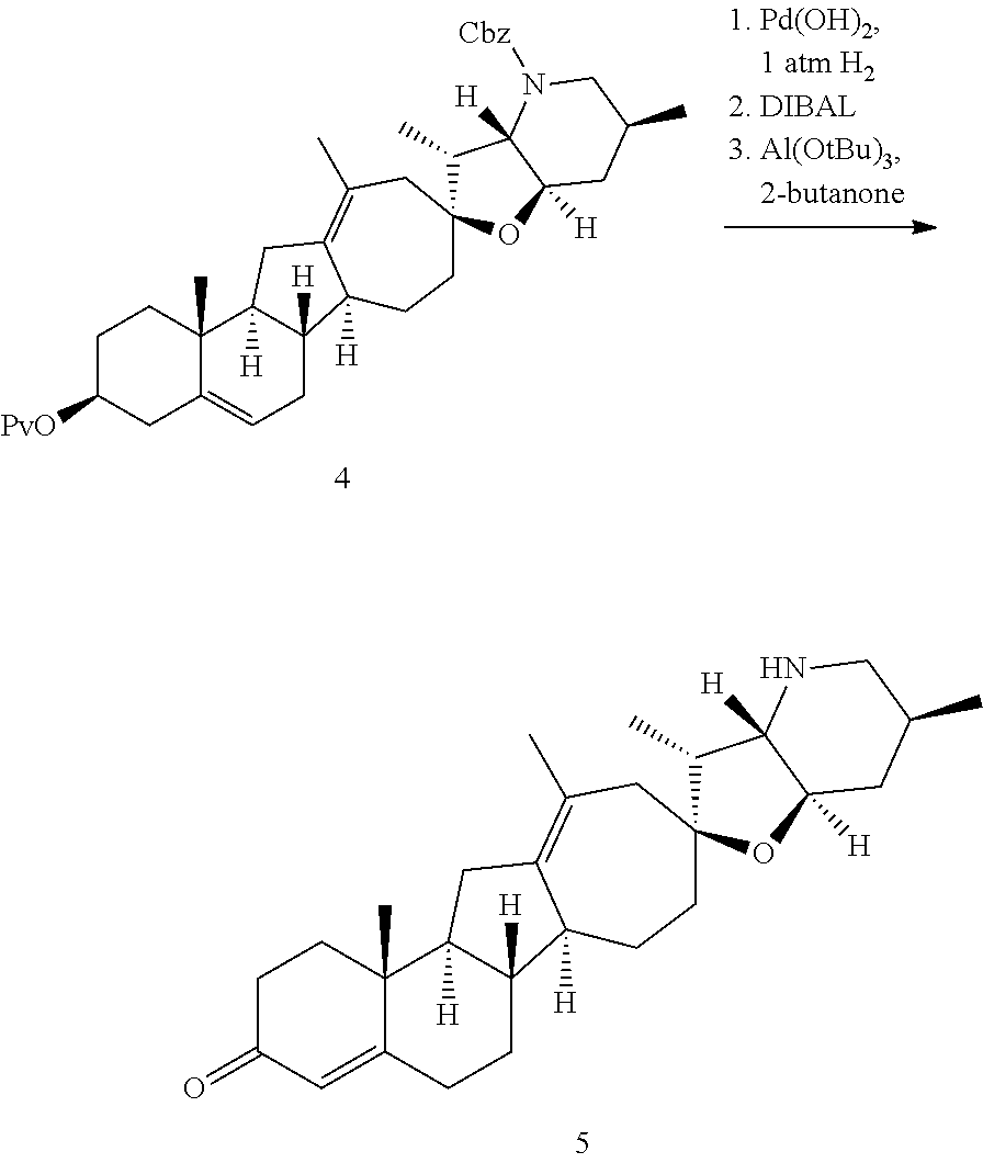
C1C([PvO])CC2=CCC3([H])C([H])(C2(C)C1)CC1=C(C)CC2(CCC31[H])C(C)C1([H])C([H])(O2)CC(C)CN1[Cbz].C1C(=O)C=C2C(C)(C1)C1([H])C([H])(CC2)C2([H])C(=C(C)CC3(CC2)C(C)C2([H])C([H])(O3)CC(C)CN2)C1
